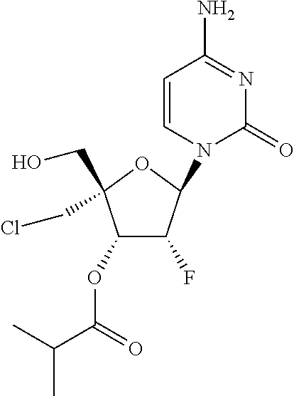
C1(OC(C(C)C)=O)C(F)C(N2C(=O)N=C(N)C=C2)OC1(CO)CCl
